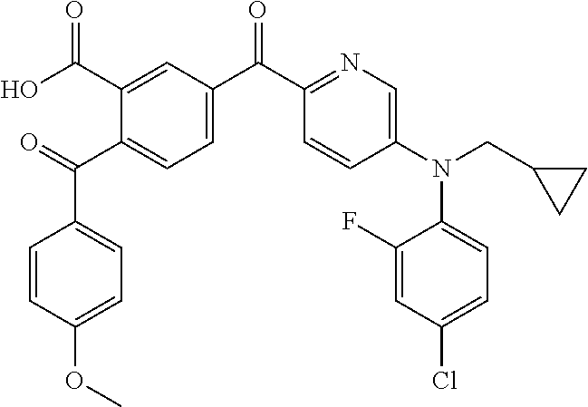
O=C(C1=CC=C(C(C2=NC=C(N(CC3CC3)C3=CC=C(Cl)C=C3F)C=C2)=O)C=C1C(O)=O)C1=CC=C(OC)C=C1
